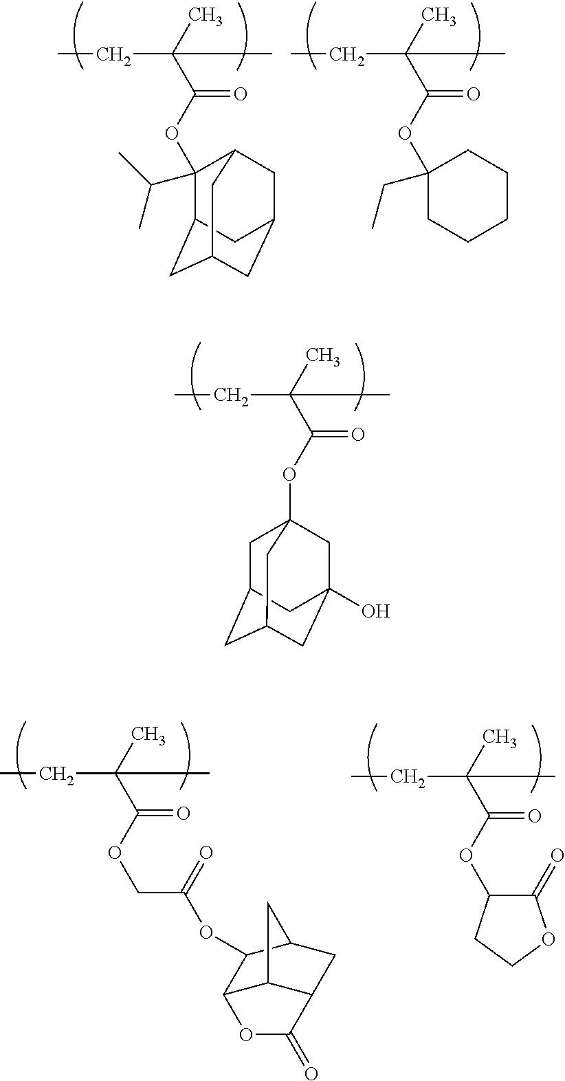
C(C(C)(C(OC12CC3CC(CC(O)(C1)C3)C2)=O)C)C.C(C(C)(C(OC1(C(C)C)C2CC3CC(CC1C3)C2)=O)C)C.C(C(C)(C(OC1(CC)CCCCC1)=O)C)C.C(C(C)(C(OC1C(=O)OCC1)=O)C)C.C(C(C)(C(OCC(=O)OC1C2C3C(CC1C3)C(=O)O2)=O)C)C
